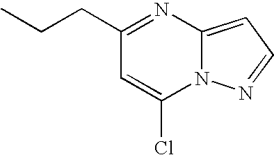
C(C1=NC2=CC=NN2C(Cl)=C1)CC
